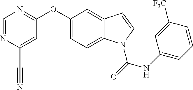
O(C1=CC=C2C(=C1)C=CN2C(=O)NC1=CC=CC([F3C])=C1)C1=NC=NC(C#N)=C1
